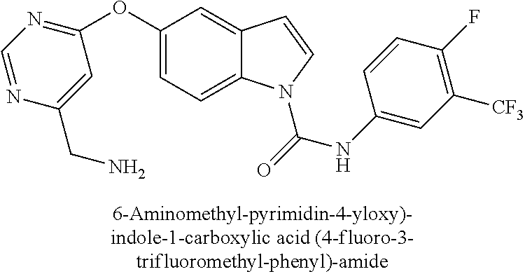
C1(OC2=NC=NC(CN)=C2)=CC=C2C(=C1)C=CN2C(NC1=CC([CF3])=C(F)C=C1)=O
